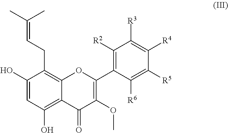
C1(O)=CC(O)=C2C(=C1CC=C(C)C)OC(C1=C([R2])C([R3])=C([R4])C([R5])=C1[R6])=C(OC)C2=O
